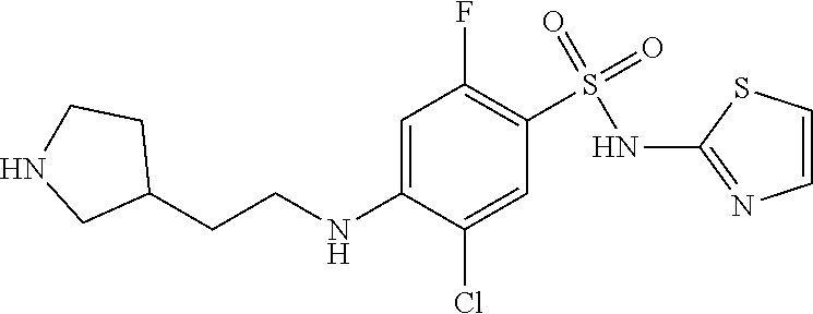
C1=C(NCCC2CCNC2)C(Cl)=CC(S(=O)(NC2=NC=CS2)=O)=C1F
